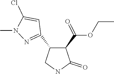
C1(C2=NN(C)C(Cl)=C2)C(C(OCC)=O)C(=O)NC1
